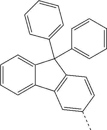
C1=CC=C2C(=C1)C(C1=CC=CC=C1)(C1=CC=CC=C1)C1=C2C=C(C)C=C1
